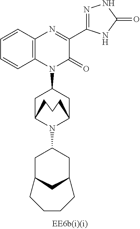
C1C2N(C3CC4CC(C3)CCCC4)C(CC1N1C(=O)C(C3=NNC(=O)N3)=NC3=C1C=CC=C3)CCC2
